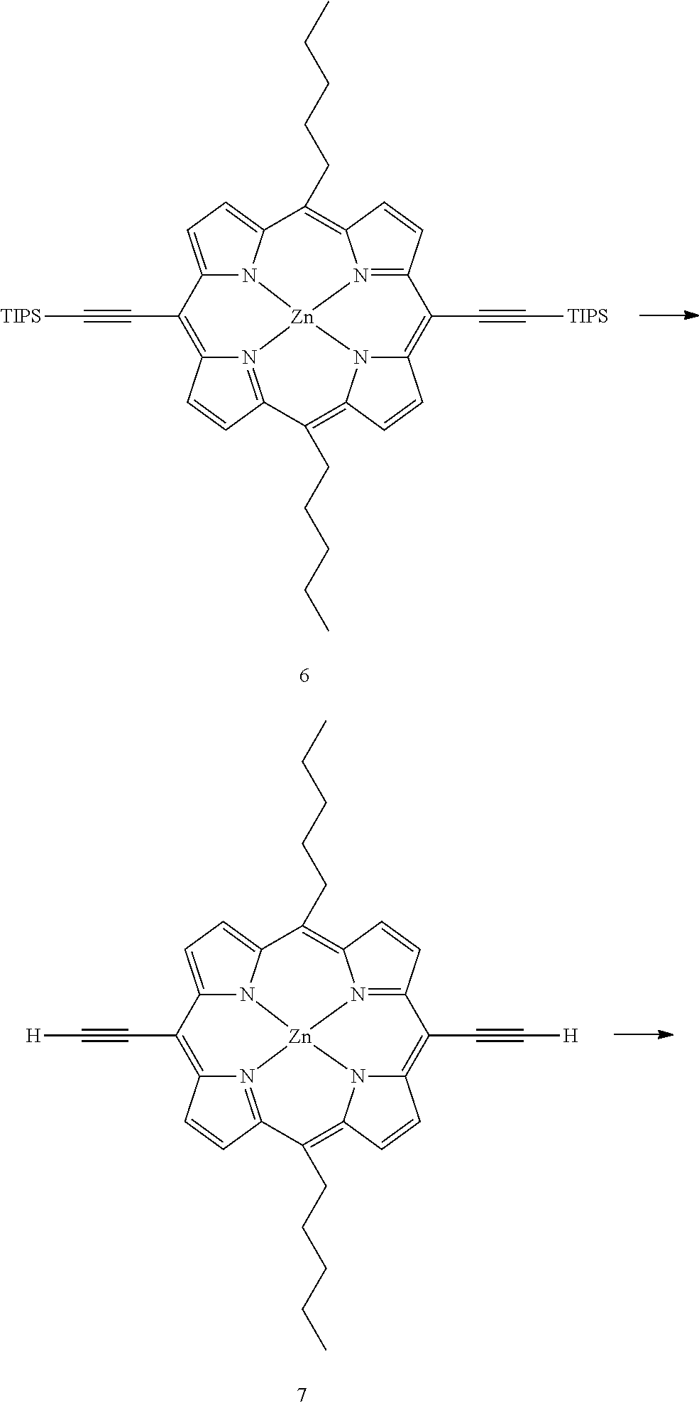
C12=CC=C3N1[Zn]14N5=C(C=CC5=C3CCCCC)C(C#C[TIPS])=C3N1C(=C(CCCCC)C1=N4C(=C2C#C[TIPS])C=C1)C=C3.C12=CC=C3N1[Zn]14N5=C(C=CC5=C3CCCCC)C(C#C[H])=C3N1C(=C(CCCCC)C1=N4C(=C2C#C[H])C=C1)C=C3
